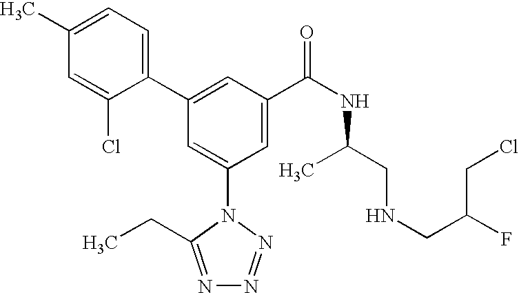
C1(C2=CC(C(NC(C)CNCC(CCl)F)=O)=CC(N3C(CC)=NN=N3)=C2)=CC=C(C)C=C1Cl
